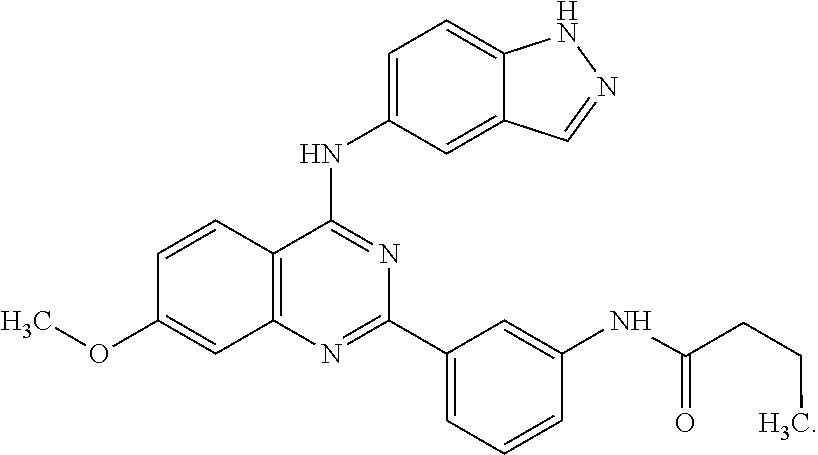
C12=C(N=C(C3=CC=CC(NC(=O)CCC)=C3)N=C1NC1=CC=C3C(=C1)C=NN3)C=C(OC)C=C2
